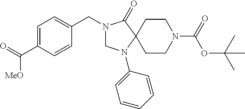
C1N(C2=CC=CC=C2)C2(C(=O)N1CC1=CC=C(C(=O)[MeO])C=C1)CCN(C(OC(C)(C)C)=O)CC2
